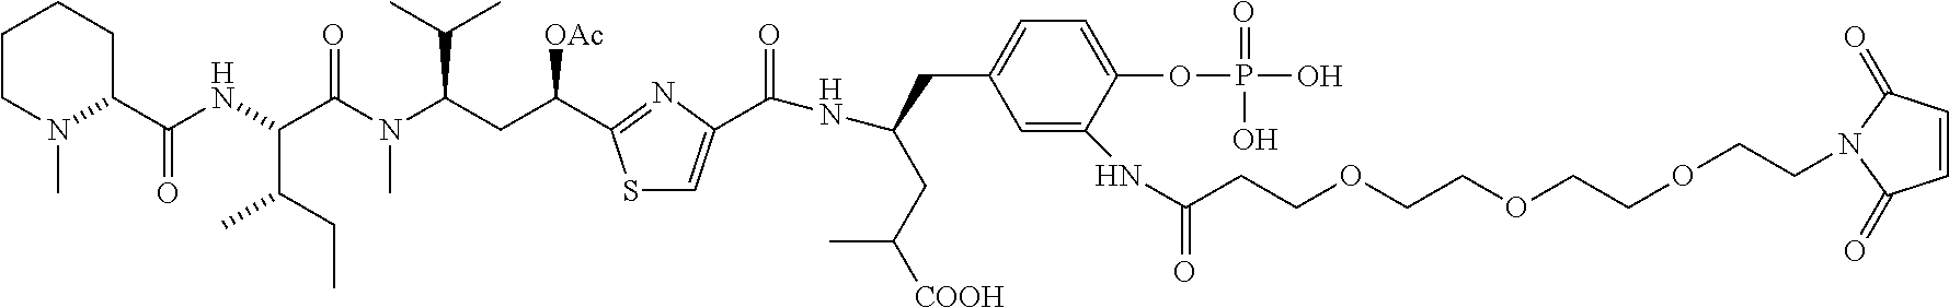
C1(C(=O)NC(C(C)CC)C(=O)N(C)C(C(C)C)CC([OAc])C2=NC(C(=O)NC(CC(C)[COOH])CC3=CC=C(OP(O)(=O)O)C(NC(=O)CCOCCOCCOCCN4C(=O)C=CC4=O)=C3)=CS2)CCCCN1C
